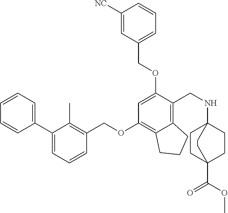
C1=CC=C(C2=CC=CC(COC3=C4C(=C(CNC56CCC(C(OC)=O)(CC5)CC6)C(OCC5=CC=CC([NC])=C5)=C3)CCC4)=C2C)C=C1
